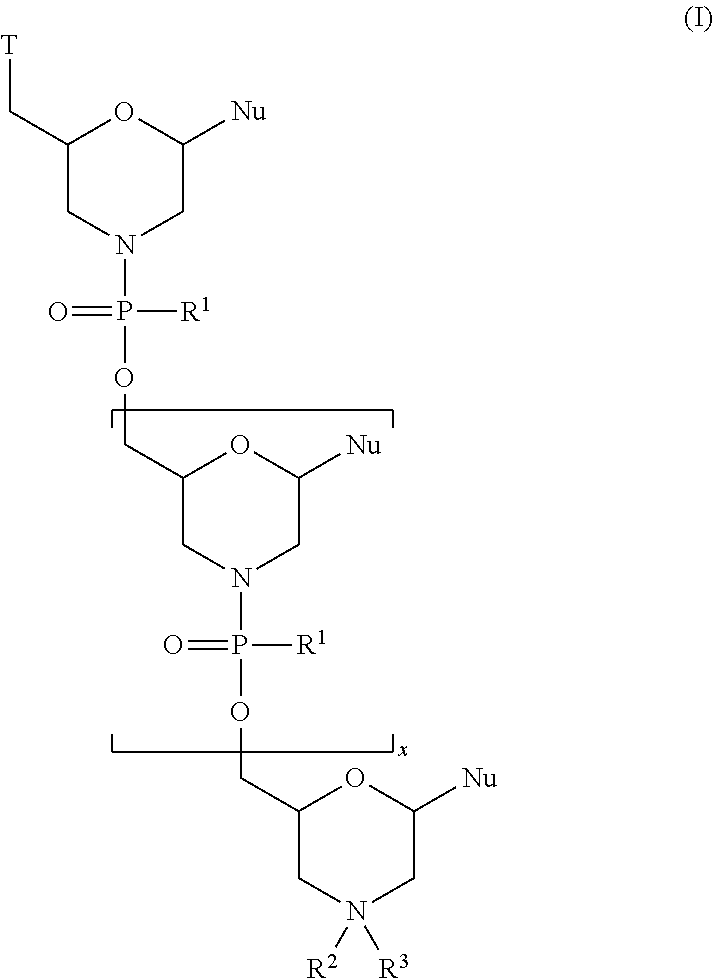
C1(C[T])CN(P(OCC2CN(P(OCC3CN([R2])([R3])CC([Nu])O3)([R1])=O)CC([Nu])O2)([R1])=O)CC([Nu])O1
